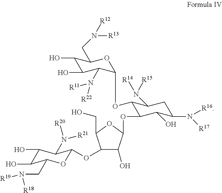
C1(OC2OC(CN([R19])[R18])C(O)C(O)C2N([R21])[R20])C(O)C(OC2C(OCC3C(N([R22])[R11])C(O)C(O)C(CN([R13])[R12])O3)C(N([R15])[R14])CC(N([R16])[R17])C2O)OC1CO
